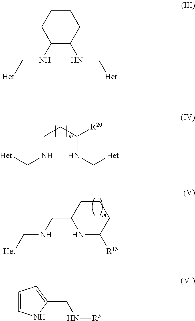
C(NC[Het])CC(NC[Het])[R20].C(NC[Het])C1NC([R13])CCC1.C1(NC[Het])C(NC[Het])CCCC1.C1(CN[R5])=CC=CN1
